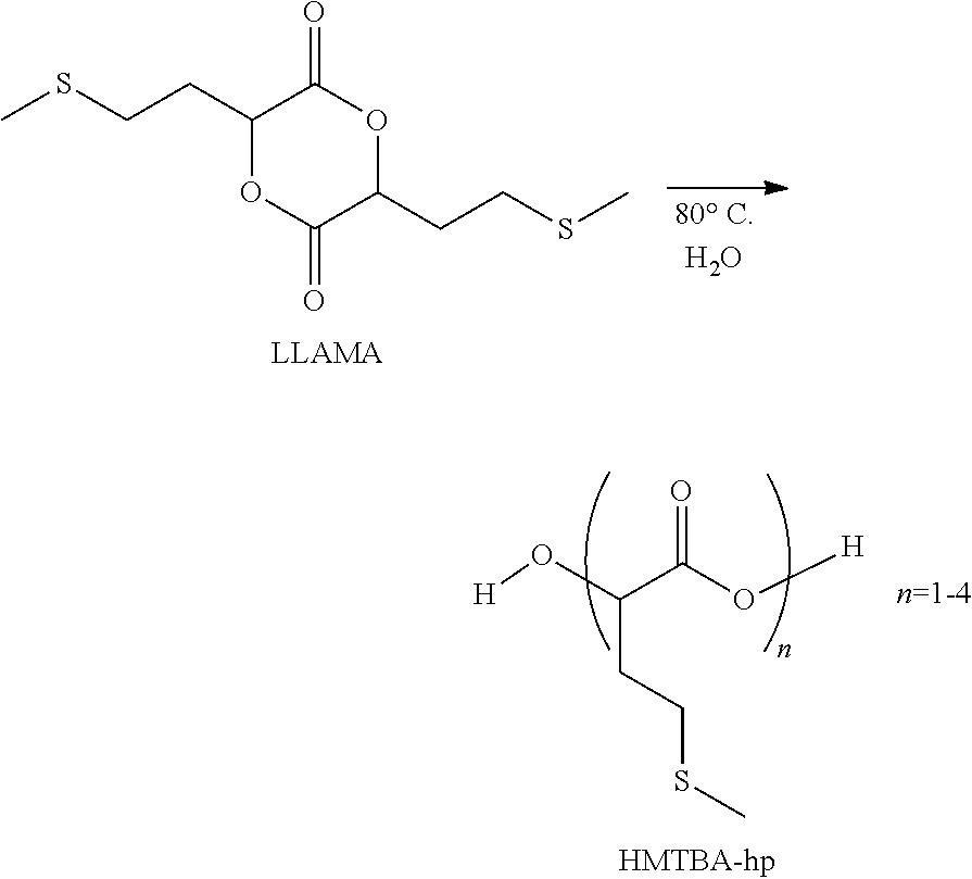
CSCCC1C(=O)OC(CCSC)C(=O)O1.[H]OC(C(O[H])=O)CCSC
